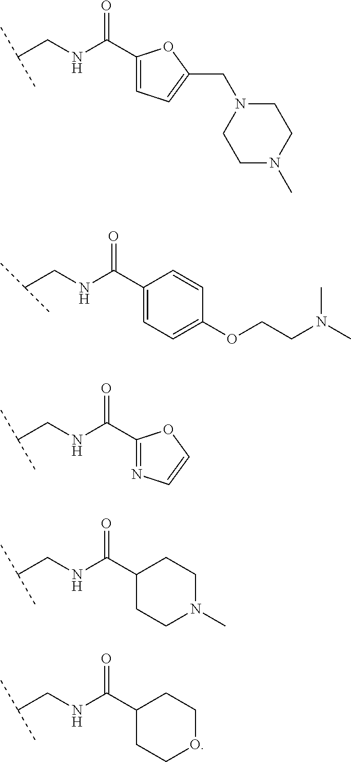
C1(C(NCC(C)C)=O)=CC=C(CN2CCN(C)CC2)O1.C1(C(NCC(C)C)=O)=CC=C(OCCN(C)C)C=C1.C1(C(NCC(C)C)=O)=NC=CO1.C1(C(NCC(C)C)=O)CCN(C)CC1.C1(C(NCC(C)C)=O)CCOCC1
